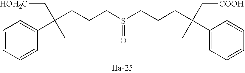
S(=O)(CCCC(C1=CC=CC=C1)(C[HOH2C])C)CCCC(C1=CC=CC=C1)(C[COOH])C
